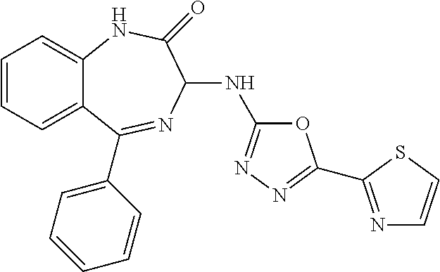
C1=CC=C2C(=C1)NC(=O)C(NC1=NN=C(C3=NC=CS3)O1)N=C2C1=CC=CC=C1
